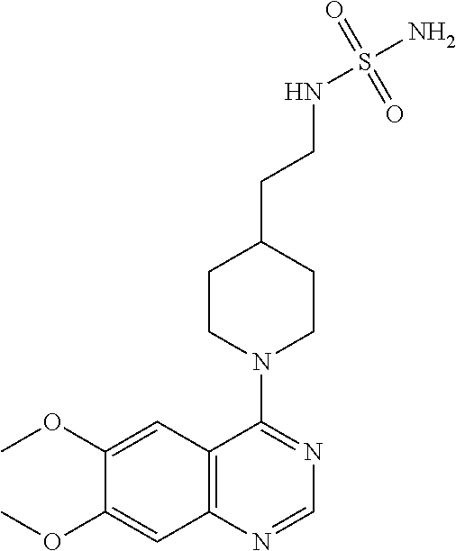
C1(OC)=CC2=C(C=C1OC)N=CN=C2N1CCC(CCNS(N)(=O)=O)CC1
